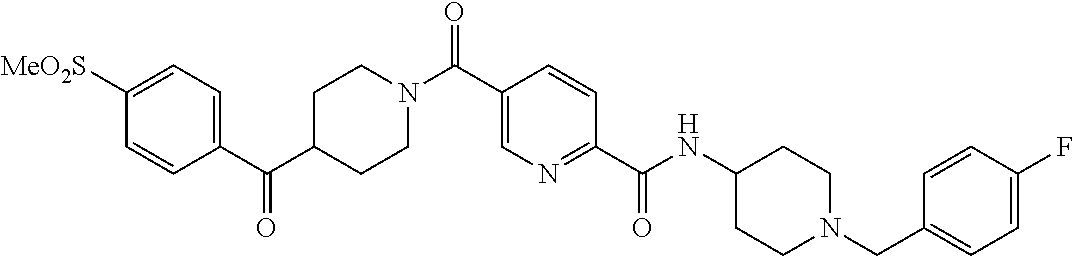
C1=CC(C(C2CCN(C(C3=CN=C(C(NC4CCN(CC5=CC=C(F)C=C5)CC4)=O)C=C3)=O)CC2)=O)=CC=C1[MeO2S]
